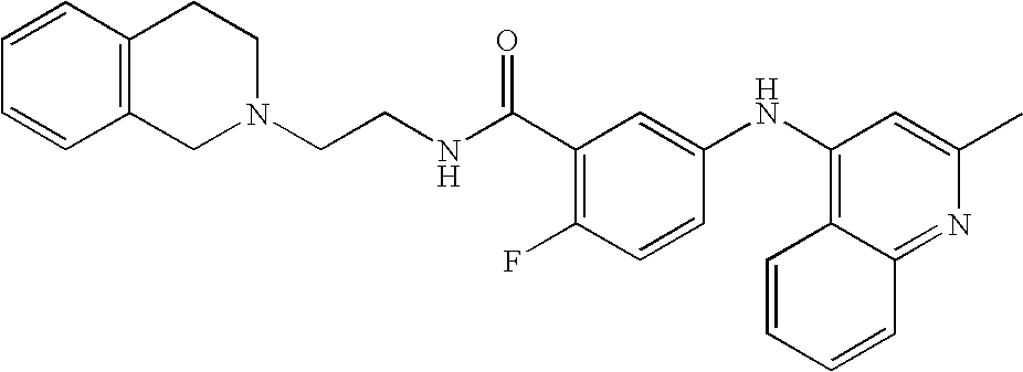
C(NC(C1=C(F)C=CC(NC2=C3C=CC=CC3=NC(C)=C2)=C1)=O)CN1CCC2=C(C1)C=CC=C2
